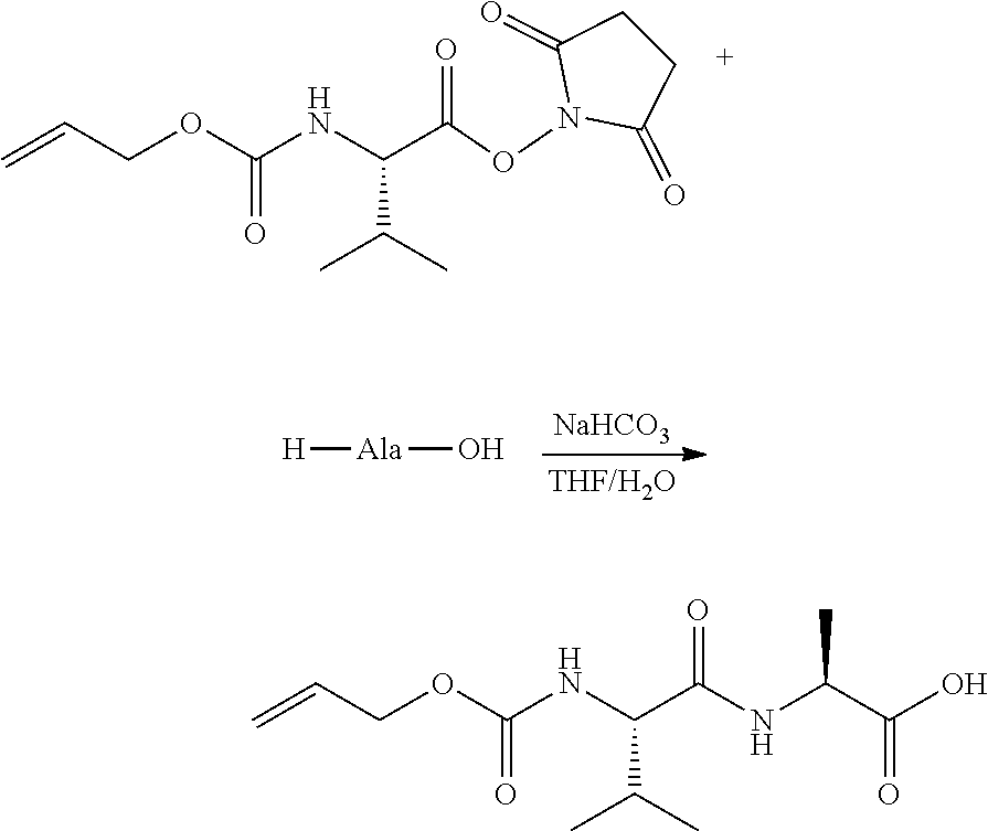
C=CCOC(=O)NC(C(=O)ON1C(=O)CCC1=O)C(C)C.[H][Ala]O.[NaHCO3].C=CCOC(=O)NC(C(=O)NC(C(O)=O)C)C(C)C
